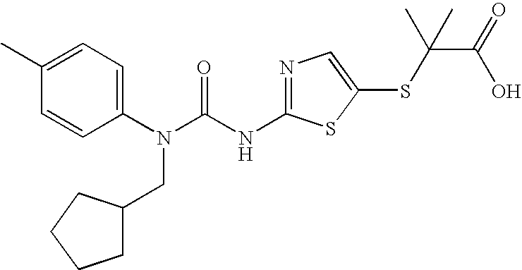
C1(C)=CC=C(N(C(NC2=NC=C(SC(C(O)=O)(C)C)S2)=O)CC2CCCC2)C=C1
